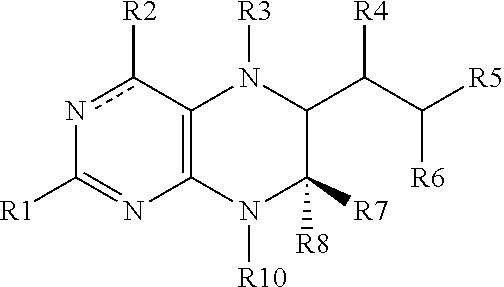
C12=C(c([R2])nC([R1])=N1)N([R3])C(C(C([R6])[R5])[R4])C([R7])([R8])N2[R10]
